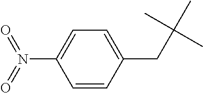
C1=CC(CC(C)(C)C)=CC=C1N(=O)=O
